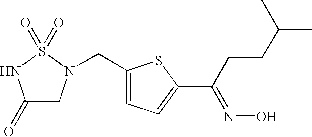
C1(CN2CC(=O)NS2(=O)=O)=CC=C(C(=NO)CCC(C)C)S1
